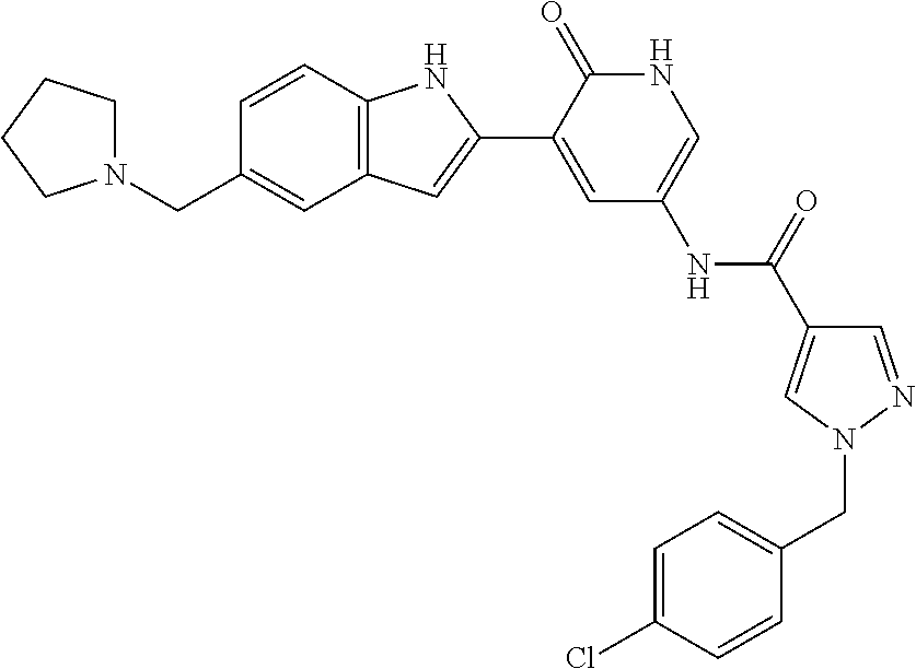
C1=CC2=C(C=C1CN1CCCC1)C=C(C1=CC(NC(C3=CN(CC4=CC=C(Cl)C=C4)N=C3)=O)=CNC1=O)N2
